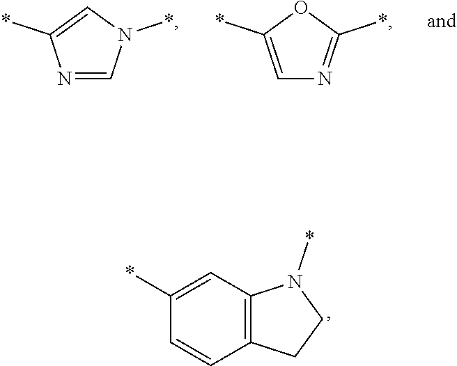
N1=CN(*)C=C1*.C1=C(*)OC(*)=N1.C1=C(*)C=CC2=C1N(*)CC2
